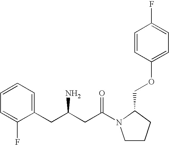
C1=CC=C(CC(CC(=O)N2CCCC2COC2=CC=C(F)C=C2)N)C(F)=C1
